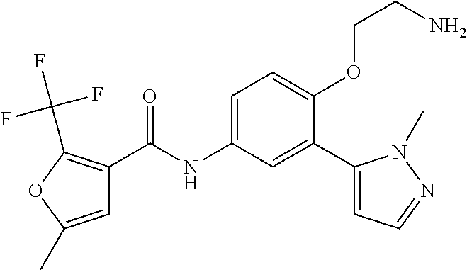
C1=C(C)OC(C(F)(F)F)=C1C(=O)NC1=CC=C(OCCN)C(C2=CC=NN2C)=C1
